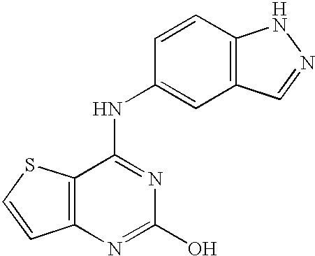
C12=C(C=CC(NC3=NC(O)=NC4=C3SC=C4)=C1)NN=C2
